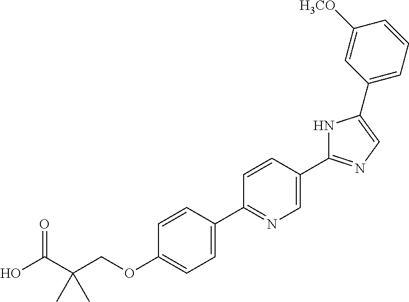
OC(C(COC1=CC=C(C2=NC=C(C3=NC=C(C4=CC=CC([H3CO])=C4)N3)C=C2)C=C1)(C)C)=O
